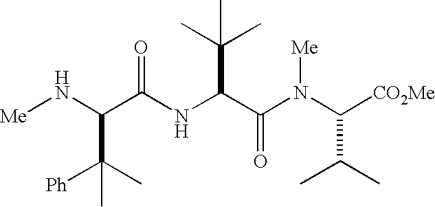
C(C(NC(C(N(C([CO2Me])C(C)C)[Me])=O)C(C)(C)C)=O)(C([Ph])(C)C)N[Me]
